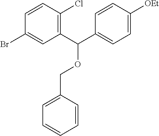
C1(C(C2=CC=C([OEt])C=C2)OCC2=CC=CC=C2)=C(Cl)C=CC(Br)=C1
